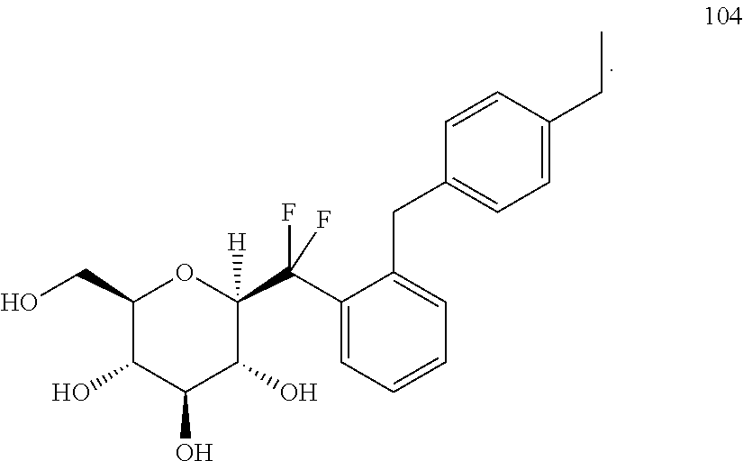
C1(CO)C(O)C(O)C(O)C(C(C2=CC=CC=C2CC2=CC=C(CC)C=C2)(F)F)([H])O1
